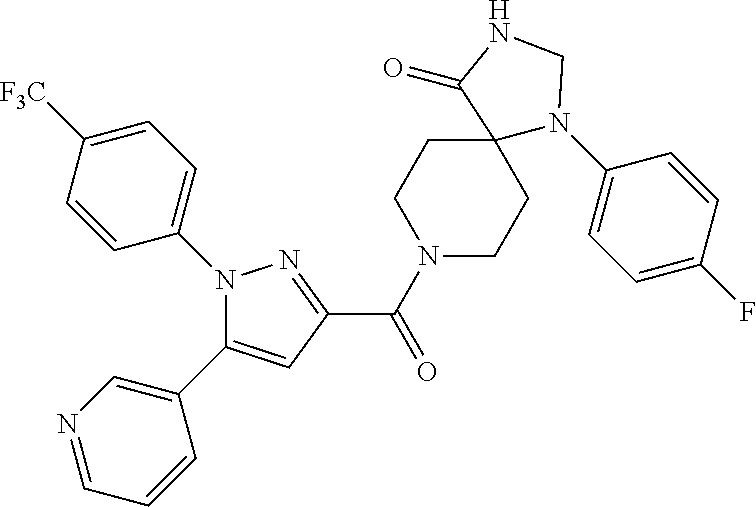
C1(C(N2CCC3(CC2)N(C2=CC=C(F)C=C2)CNC3=O)=O)=NN(C2=CC=C([F3C])C=C2)C(C2=CN=CC=C2)=C1
